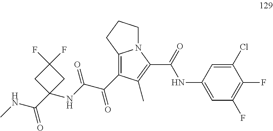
FC1=C(F)C=C(NC(C2=C(C)C(C(C(NC3(C(NC)=O)CC(F)(F)C3)=O)=O)=C3N2CCC3)=O)C=C1Cl
